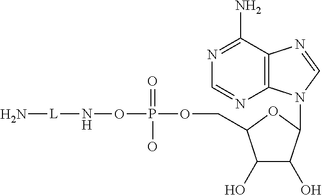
C12=C(C(N)=NC=N1)N=CN2C1C(O)C(O)C(COP(ON[L]N)(=O)O)O1
